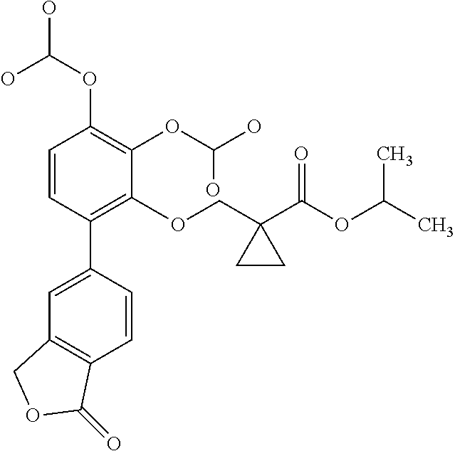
C1=CC(C2=CC3=C(C=C2)C(=O)OC3)=C(OCC2(C(OC(C)C)=O)CC2)C(OC(O)O)=C1OC(O)O
